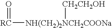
[RC]([NH(CH2)2NCH2COONa][CH2CH2OH])=O
